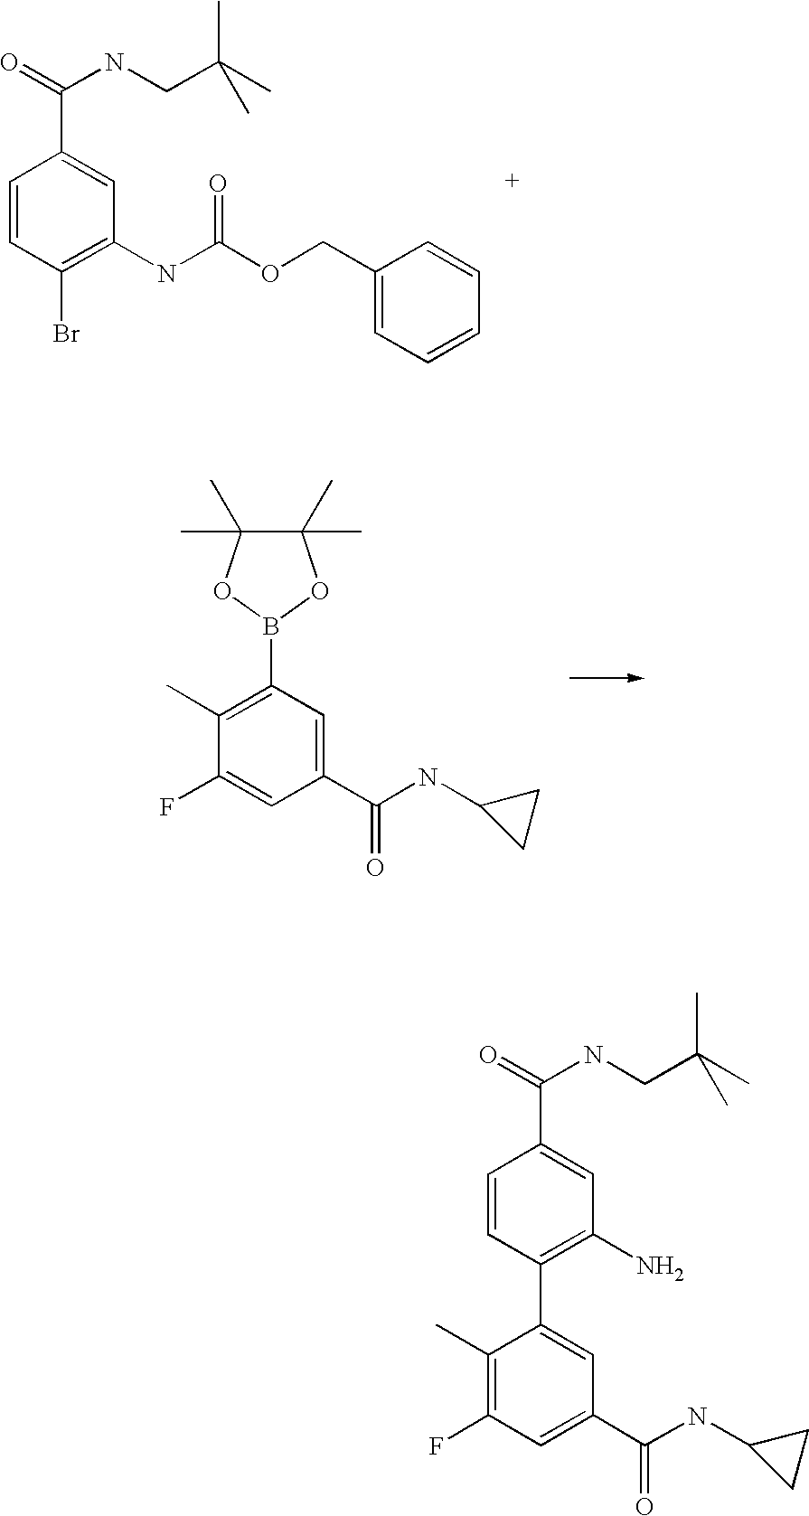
C1=CC(Br)=C(NC(OCC2=CC=CC=C2)=O)C=C1C(=O)NCC(C)(C)C.C1(C)(C)C(C)(C)OB(C2=C(C)C(F)=CC(C(NC3CC3)=O)=C2)O1.C1(C2=CC(C(NC3CC3)=O)=CC(F)=C2C)=C(N)C=C(C(NCC(C)(C)C)=O)C=C1
